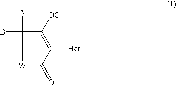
C1([Het])=C([OG])C(B)([A])[W]C1=O
